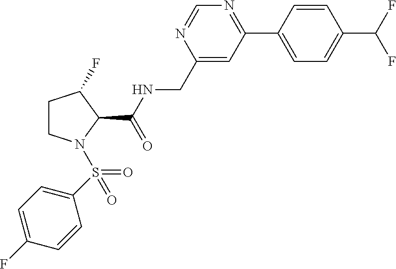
C1=CC(C2=NC=NC(CNC(C3C(F)CCN3S(=O)(C3=CC=C(F)C=C3)=O)=O)=C2)=CC=C1C(F)F
